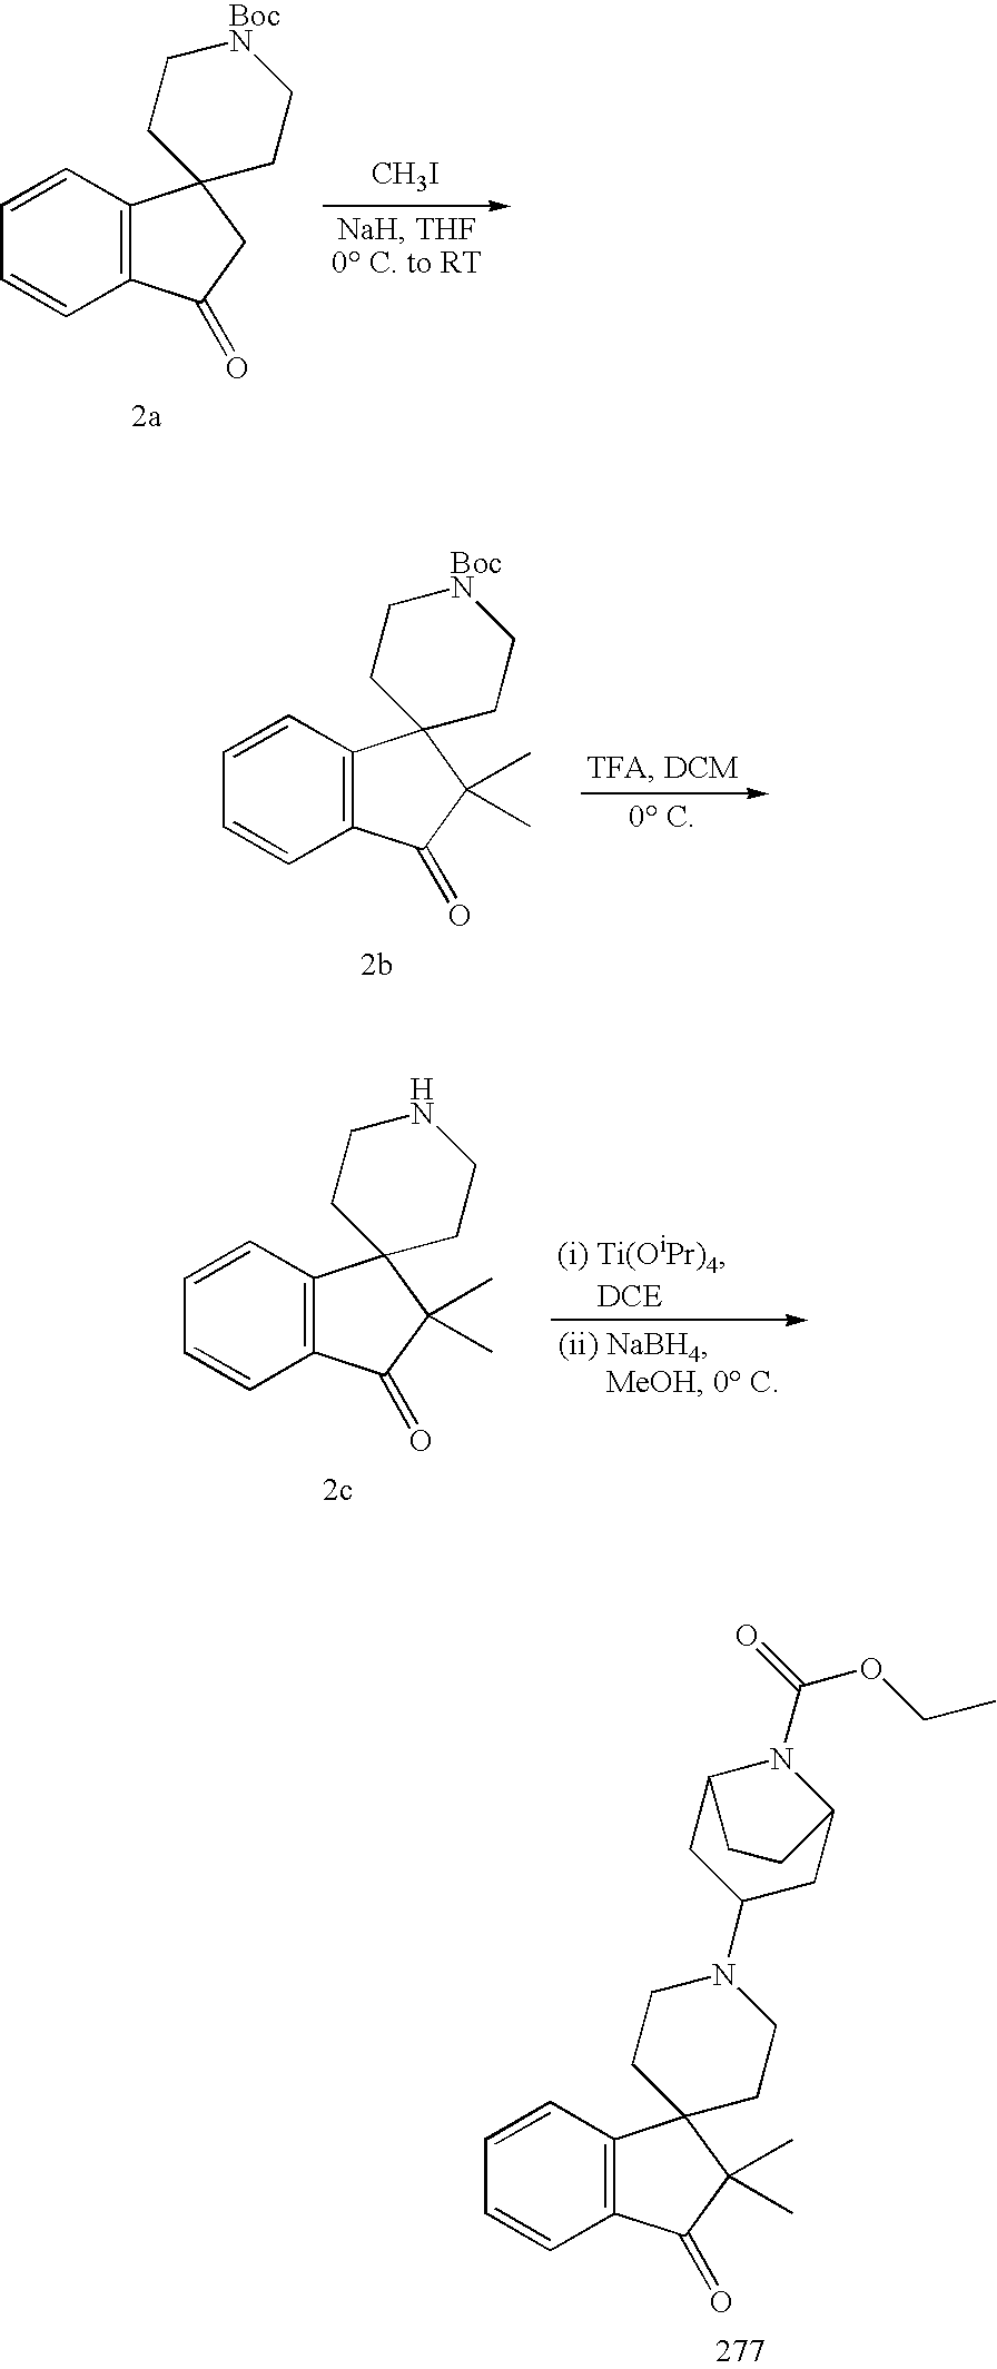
C1=CC2=C(C=C1)C(=O)C(C)(C)C21CCN(C2CC3N(C(OCC)=O)C(C2)CC3)CC1.C1=CC2=C(C=C1)C(=O)CC21CC[BocN]CC1.[CH3I].C1=CC2=C(C=C1)C(=O)C(C)(C)C21CC[BocN]CC1.C1=CC2=C(C=C1)C(=O)C(C)(C)C21CCNCC1
